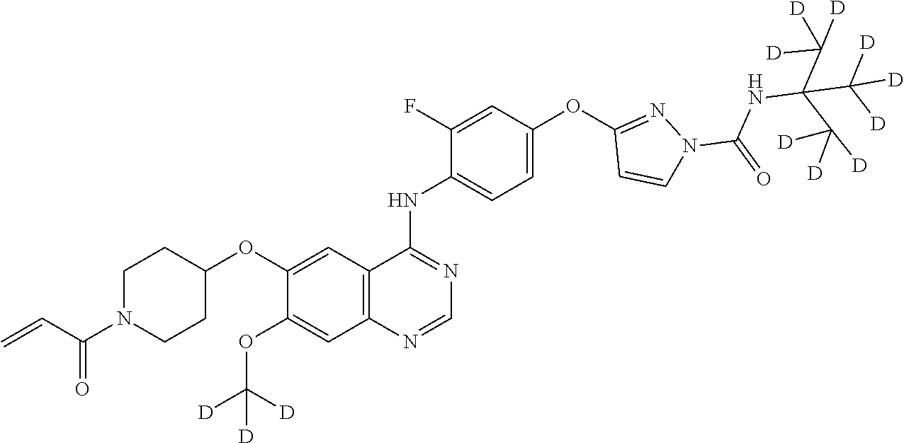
C1(F)=CC(OC2=NN(C(NC(C([D])([D])[D])(C([D])([D])[D])C([D])([D])[D])=O)C=C2)=CC=C1NC1=NC=NC2=C1C=C(OC1CCN(C(C=C)=O)CC1)C(OC([D])([D])[D])=C2
